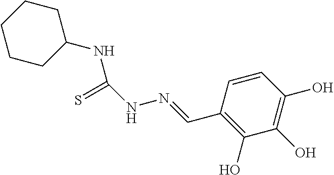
C1CCC(NC(NN=CC2=C(O)C(O)=C(O)C=C2)=S)CC1
